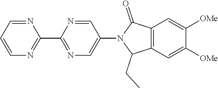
N1=CC=CN=C1C1=NC=C(N2C(CC)C3=C(C2=O)C=C([OMe])C([OMe])=C3)C=N1
